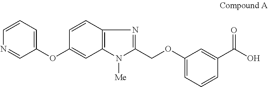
C1=CC=C(OC2=CC3=C(C=C2)N=C(COC2=CC=CC(C(O)=O)=C2)N3[Me])C=N1
